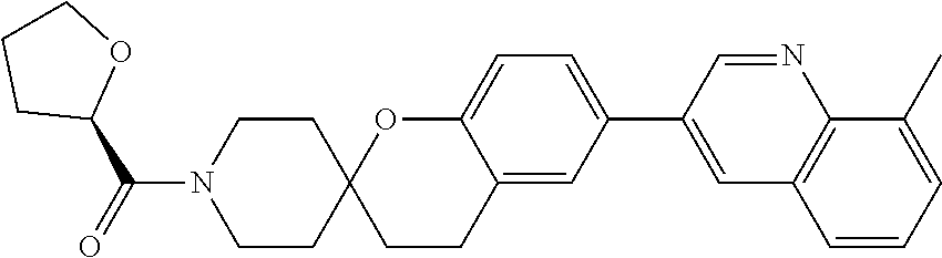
C1CN(C(=O)C2OCCC2)CCC12CCC1=CC(C3=CC4=C(N=C3)C(C)=CC=C4)=CC=C1O2
